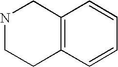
N1CCC2=C(C1)C=CC=C2
